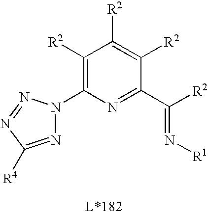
C1([R2])=C(N2N=C([R4])N=N2)N=C(C([R2])=N[R1])C([R2])=C1[R2]
